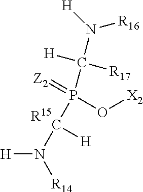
[H]N([R14])C([H])P(C(N([R16])[H])([H])[R17])(=[Z2])O[X2].[R15]
